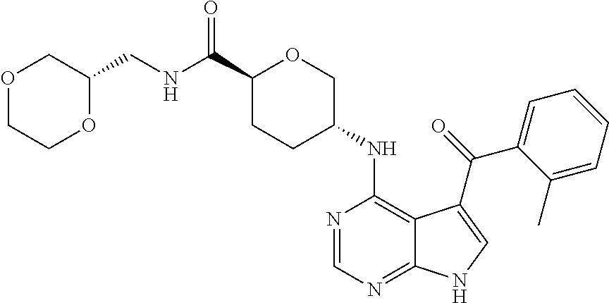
C1(C(NCC2COCCO2)=O)CCC(NC2=C3C(=NC=N2)NC=C3C(=O)C2=CC=CC=C2C)CO1
